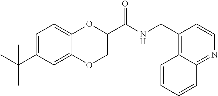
C1=C(C(C)(C)C)C=C2C(=C1)OC(C(NCC1=C3C(=NC=C1)C=CC=C3)=O)CO2
